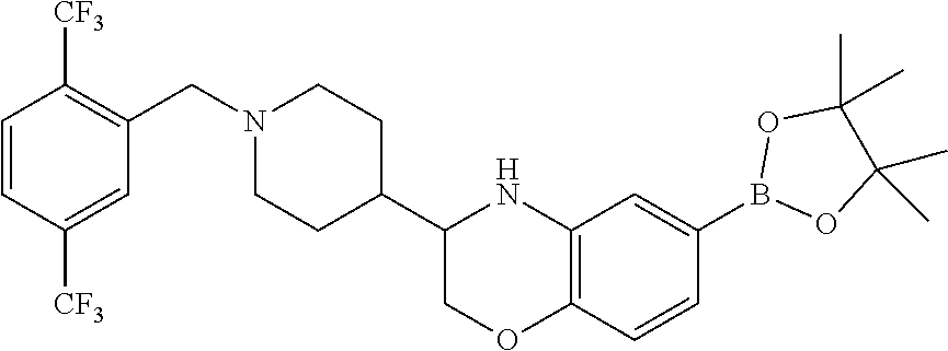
C12=C(C=CC(B3OC(C)(C)C(C)(C)O3)=C1)OCC(C1CCN(CC3=C([CF3])C=CC([CF3])=C3)CC1)N2
